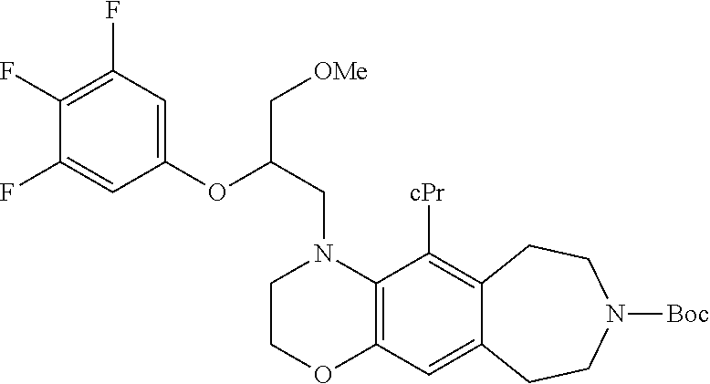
C1COC2=C(N1CC(C[OMe])OC1=CC(F)=C(F)C(F)=C1)C([cPr])=C1C(=C2)CCN([Boc])CC1
